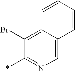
C12=C(Br)C(*)=NC=C1C=CC=C2
